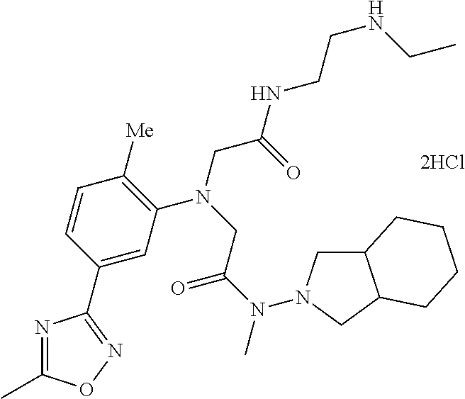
[2HCl].C1=C(C2=NOC(C)=N2)C=CC([Me])=C1N(CC(NCCNCC)=O)CC(N(C)N1CC2C(C1)CCCC2)=O
